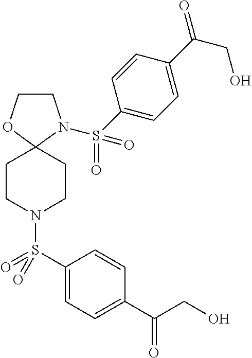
C1CN(S(C2=CC=C(C(=O)CO)C=C2)(=O)=O)C2(O1)CCN(S(C1=CC=C(C(CO)=O)C=C1)(=O)=O)CC2
